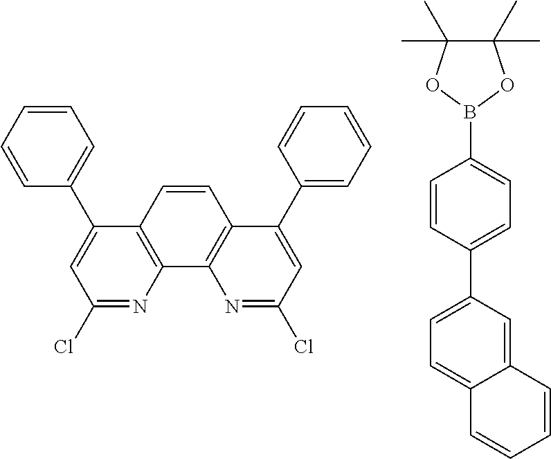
C1(C2=CC=CC=C2)=CC(Cl)=NC2=C1C=CC1=C2N=C(Cl)C=C1C1=CC=CC=C1.C1=CC(C2=CC=C3C(=C2)C=CC=C3)=CC=C1B1OC(C)(C)C(C)(C)O1
